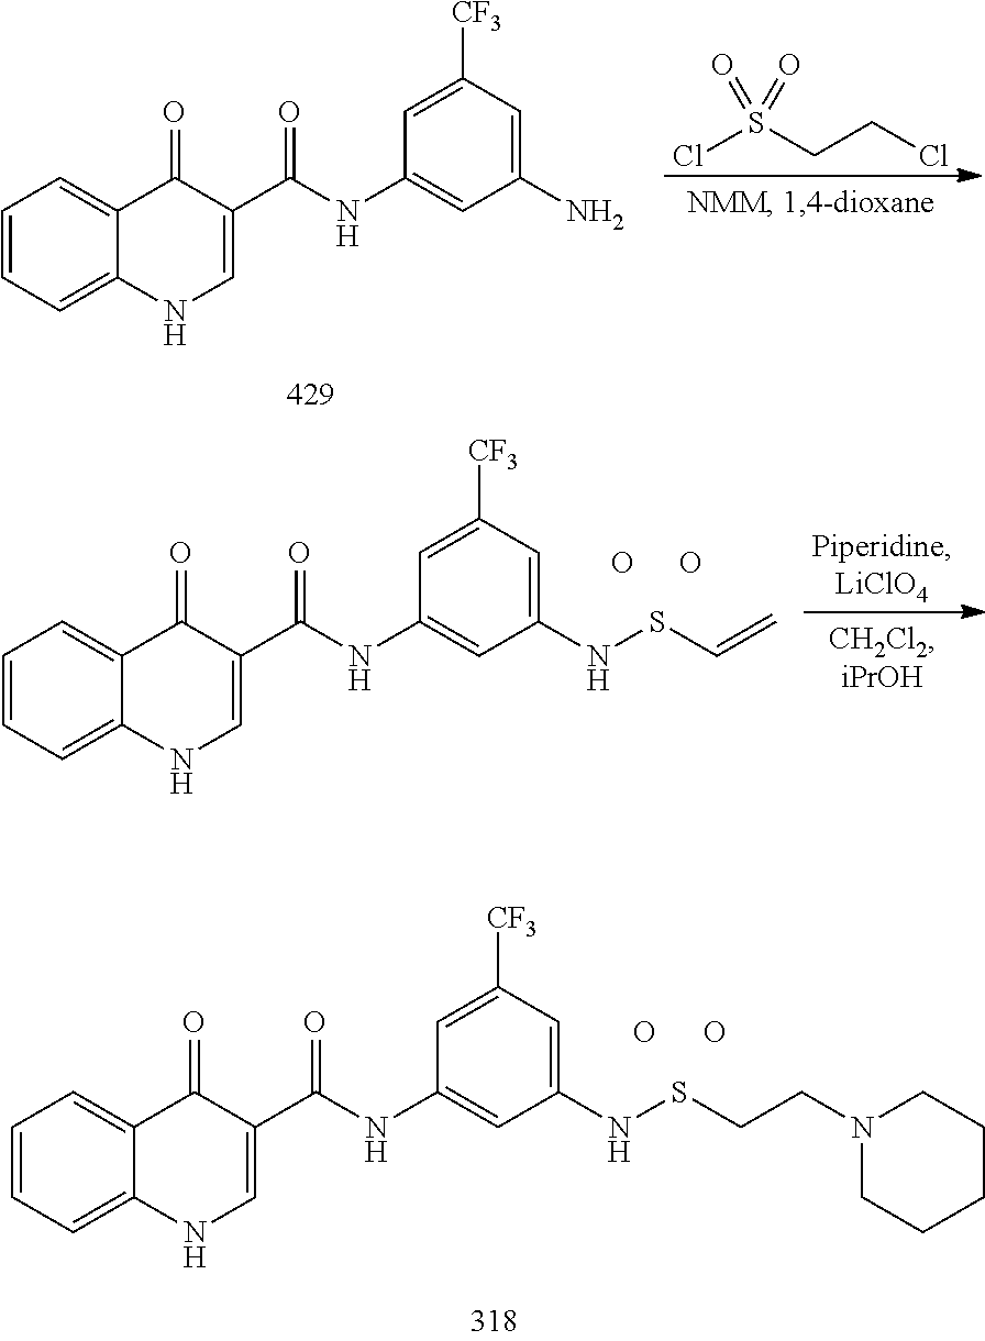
C1=CC=C2C(=C1)C(=O)C(C(NC1=CC(N)=CC([CF3])=C1)=O)=CN2.ClS(CCCl)(=O)=O.C1=CC=C2C(=C1)C(=O)C(C(NC1=CC(NSC=C)=CC([CF3])=C1)=O)=CN2.O.O.C1=CC=C2C(=C1)C(=O)C(C(NC1=CC(NSCCN3CCCCC3)=CC([CF3])=C1)=O)=CN2.O.O
